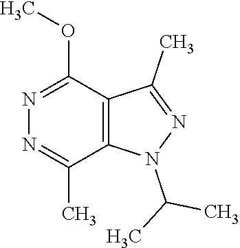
N1=C(OC)C2=C(C(C)=N1)N(C(C)C)N=C2C
